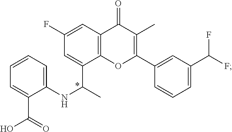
C1=C(C(O)=O)C(NC(C2=CC(F)=CC3=C2OC(C2=CC(C(F)F)=CC=C2)=C(C)C3=O)C)=CC=C1
